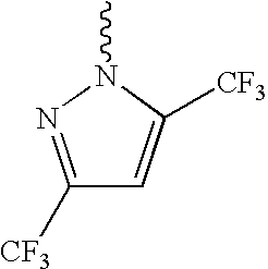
C1([CF3])=NN(C)C([CF3])=C1
